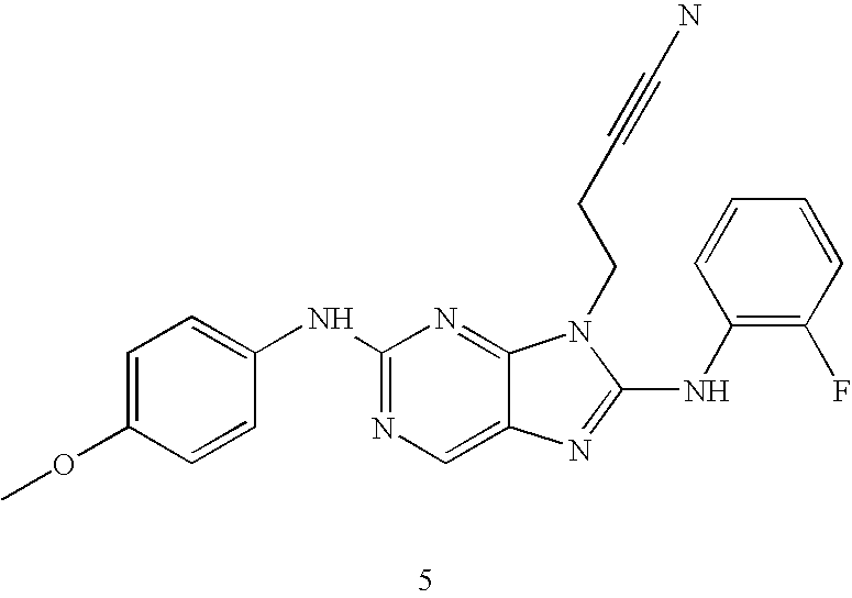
C1=C(OC)C=CC(NC2=NC=C3C(=N2)N(CCC#CN)C(NC2=C(F)C=CC=C2)=N3)=C1
